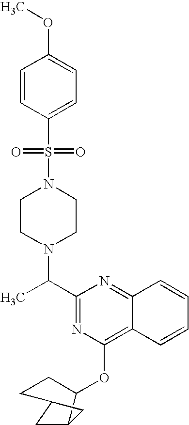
C1(C(N2CCN(S(=O)(=O)C3=CC=C(OC)C=C3)CC2)C)=NC(OC2CCC3CC2C3)=C2C(=N1)C=CC=C2
